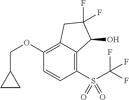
C1(OCC2CC2)=C2C(=C(S(=O)(=O)C(F)(F)F)C=C1)C(O)C(F)(F)C2
